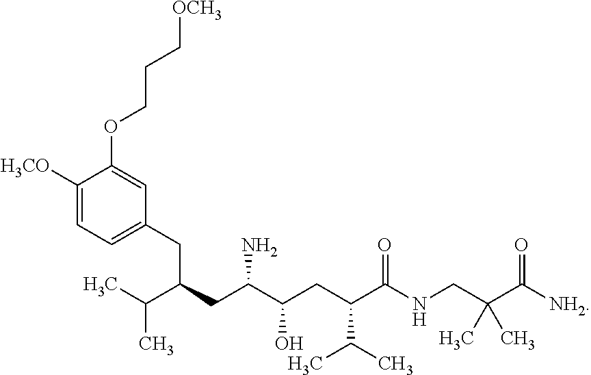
C1([H3CO])=CC=C(CC(CC(C(CC(C(NCC(C([NH2])=O)(C)C)=O)C(C)C)O)N)C(C)C)C=C1OCCC[OCH3]
